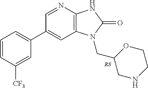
C1(C2=CC=CC([CF3])=C2)=CC2=C(N=C1)NC(=O)N2CC1CNCCO1
